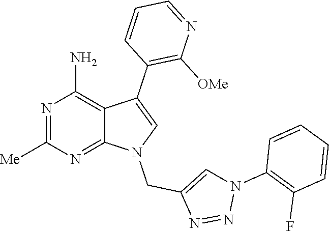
N1=C([Me])N=C2C(=C1N)C(C1=C([OMe])N=CC=C1)=CN2CC1=CN(C2=C(F)C=CC=C2)N=N1
